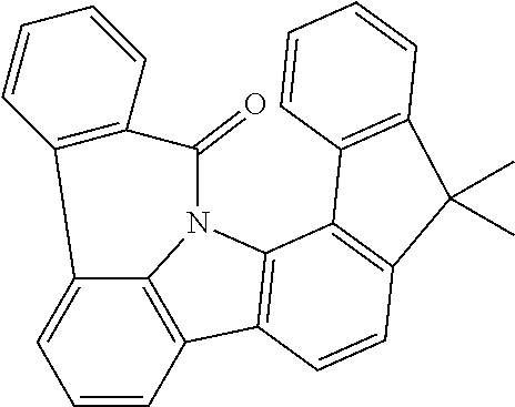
C12=CC=CC3=C1N(C1=C3C=CC3=C1C1=C(C=CC=C1)C3(C)C)C(=O)C1=C2C=CC=C1
